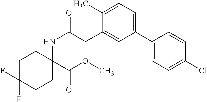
C1C(F)(F)CCC(NC(CC2=CC(C3=CC=C(Cl)C=C3)=CC=C2C)=O)(C(OC)=O)C1
